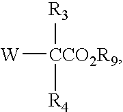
[W][CCO2R9]([R3])[R4]
